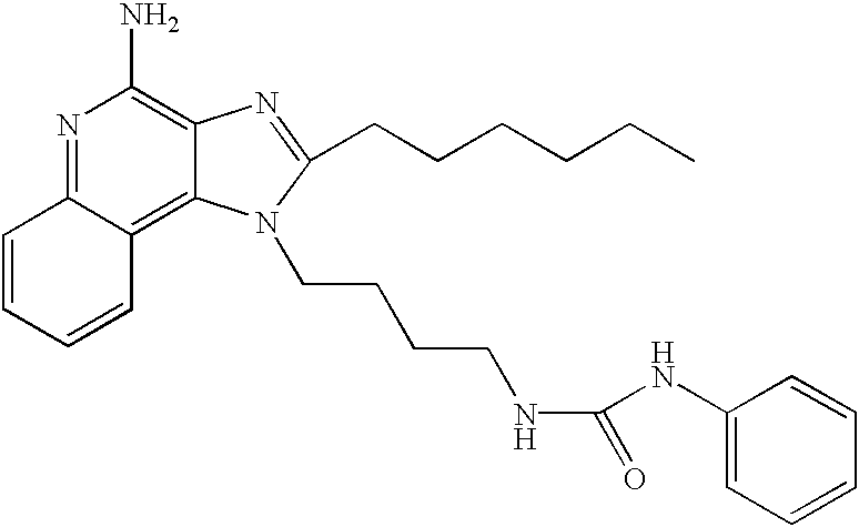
N1=C2C(=C3C(=C1N)N=C(CCCCCC)N3CCCCNC(NC1=CC=CC=C1)=O)C=CC=C2
